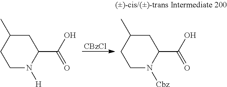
C1C(C)CCN([H])C1C(=O)O.C1C(C)CCN([Cbz])C1C(=O)O.[CBzCl]
